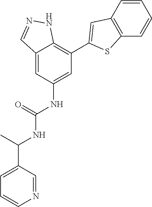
C12=CC(NC(NC(C3=CC=CN=C3)C)=O)=CC(C3=CC4=C(S3)C=CC=C4)=C1NN=C2
